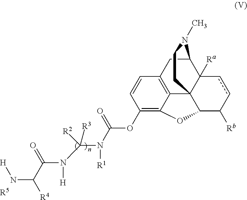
[R5].C12C([Rb])ccC3([Ra])C14C1=C(CC3N(C)CC4)C=CC(OC(N([R1])C([R3])([R2])N([H])C(C([R4])N[H])=O)=O)=C1O2
